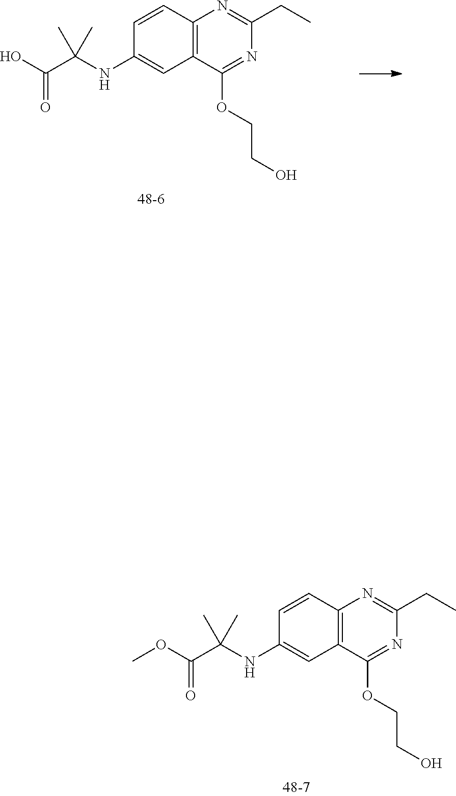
C12=C(C(OCCO)=NC(CC)=N1)C=C(NC(C(=O)OC)(C)C)C=C2.C12=C(C(OCCO)=NC(CC)=N1)C=C(NC(C(=O)O)(C)C)C=C2
